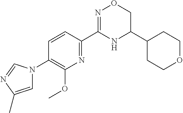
C1=CC(C2=NOCC(C3CCOCC3)N2)=NC(OC)=C1N1C=C(C)N=C1
